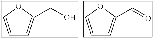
C1=COC(CO)=C1.C1=COC(C=O)=C1
